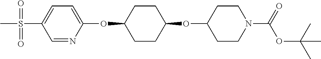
C1=NC(OC2CCC(OC3CCN(C(OC(C)(C)C)=O)CC3)CC2)=CC=C1S(C)(=O)=O
